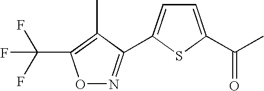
O1N=C(C2=CC=C(C(C)=O)S2)C(C)=C1C(F)(F)F
